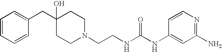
C1(CC2=CC=CC=C2)(O)CCN(CCNC(NC2=CC(N)=NC=C2)=O)CC1
